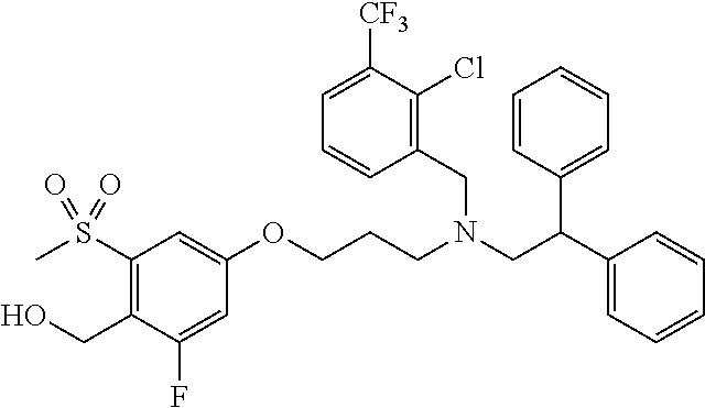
C1=C(F)C(CO)=C(S(C)(=O)=O)C=C1OCCCN(CC(C1=CC=CC=C1)C1=CC=CC=C1)CC1=C(Cl)C([CF3])=CC=C1
